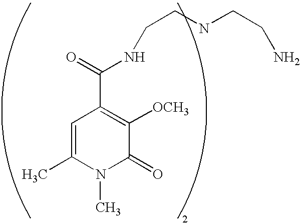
C1=C(C)N(C)C(=O)C([OCH3])=C1C(=O)NCCNCCN
